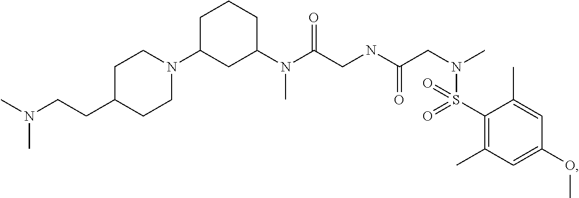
C(CC1CCN(C2CC(N(C(CNC(CN(C)S(C3=C(C)C=C(OC)C=C3C)(=O)=O)=O)=O)C)CCC2)CC1)N(C)C
